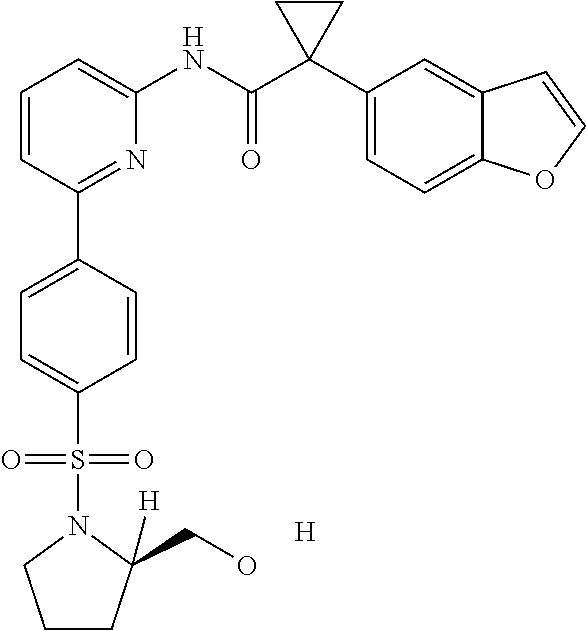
C1=CC(C2=CC=C(S(=O)(=O)N3CCCC3(CO)[H])C=C2)=NC(NC(C2(C3=CC=C4C(=C3)C=CO4)CC2)=O)=C1.[H]
